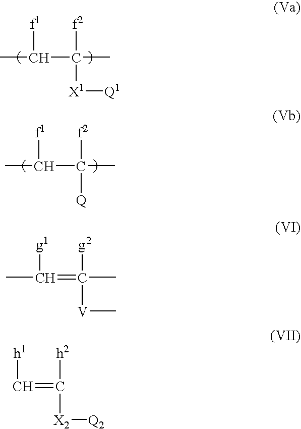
[f1]C(C([f2])([X1][Q1])C)C.[f1]C(C([f2])([Q])C)C.[g1]C(=C([g2])([V]C)C)C.[h1]C=C([h2])[X2][Q2]
